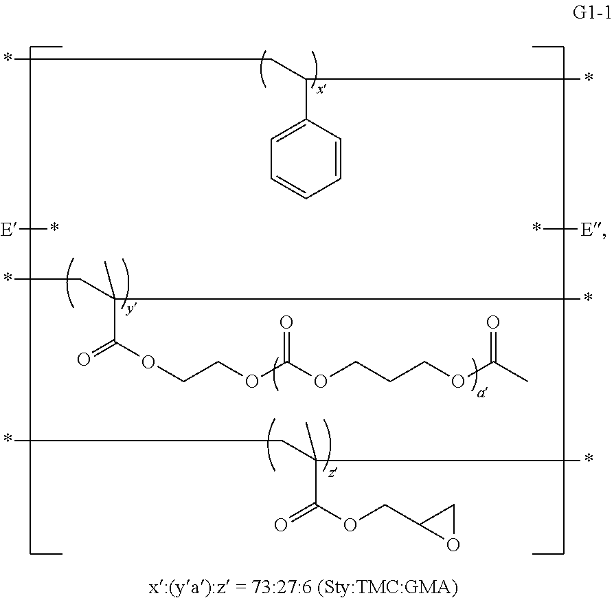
[E]*.[E]*.C(*)C(C1=CC=CC=C1)*.CC(C*)(*)C(=O)OCCOC(=O)OCCCOC(=O)C.CC(C*)(C(=O)OCC1CO1)*
